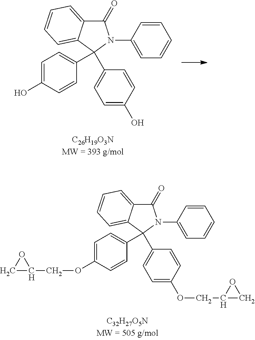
N1(C2=CC=CC=C2)C(=O)C2=CC=CC=C2C1(C1=CC=C(OCC2CO2)C=C1)C1=CC=C(OCC2OC2)C=C1.N1(C2=CC=CC=C2)C(=O)C2=CC=CC=C2C1(C1=CC=C(O)C=C1)C1=CC=C(O)C=C1
